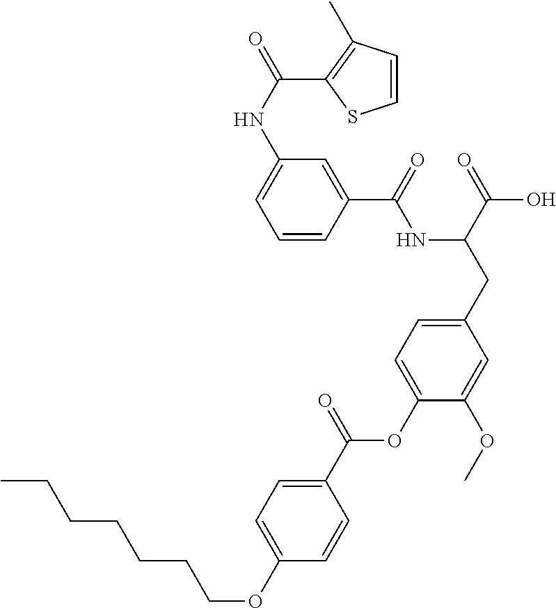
C1=CC(C(=O)NC(CC2=CC=C(OC(C3=CC=C(OCCCCCCC)C=C3)=O)C(OC)=C2)C(=O)O)=CC(NC(=O)C2=C(C)C=CS2)=C1
